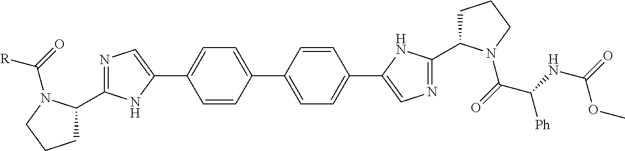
C1=CC(C2=CC=C(C3=CN=C(C4CCCN4C(=O)C(NC(=O)OC)[Ph])N3)C=C2)=CC=C1C1=CN=C(C2CCCN2C(=O)[R])N1
